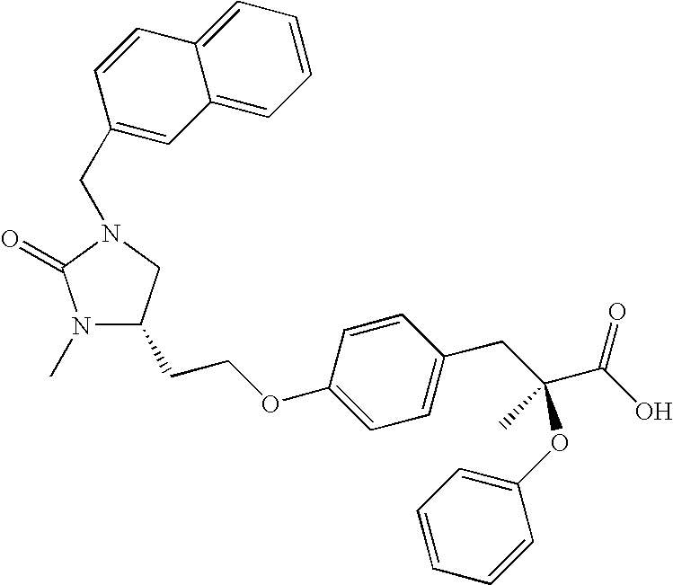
N1(C)C(CCOC2=CC=C(CC(C(O)=O)(C)OC3=CC=CC=C3)C=C2)CN(CC2=CC3=CC=CC=C3C=C2)C1=O
